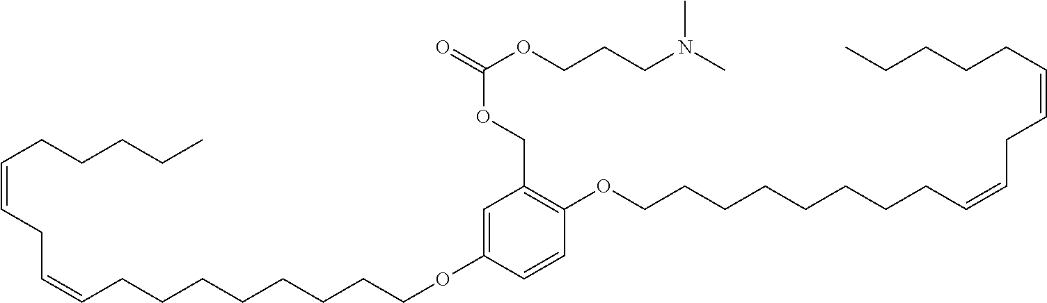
C1=C(OCCCCCCCCC=CCC=CCCCCC)C=CC(OCCCCCCCCC=CCC=CCCCCC)=C1COC(=O)OCCCN(C)C
